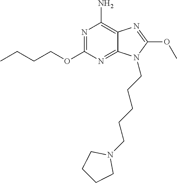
N1=C(OCCCC)N=C2C(=C1N)N=C(OC)N2CCCCCN1CCCC1
